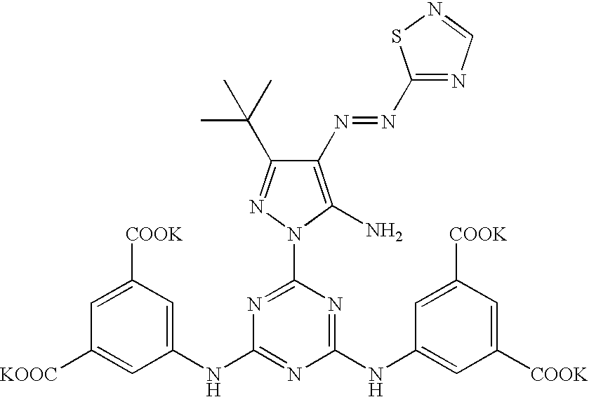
C1(NC2=NC(NC3=CC([COOK])=CC([COOK])=C3)=NC(N3N=C(C(C)(C)C)C(N=NC4=NC=NS4)=C3N)=N2)=CC([COOK])=CC([KOOC])=C1
